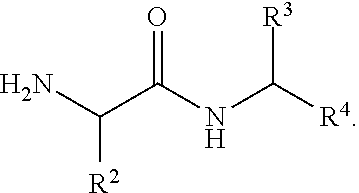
NC(C(NC([R4])[R3])=O)[R2]
